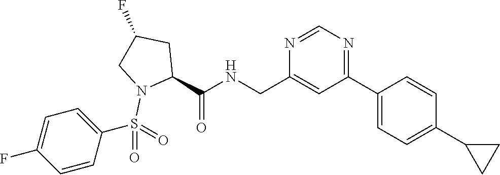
N1=C(C2=CC=C(C3CC3)C=C2)C=C(CNC(=O)C2N(S(C3=CC=C(F)C=C3)(=O)=O)CC(F)C2)N=C1
